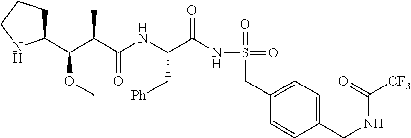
N(C(C(NS(=O)(=O)CC1=CC=C(CNC([CF3])=O)C=C1)=O)C[Ph])C(C(C(C1CCCN1)OC)C)=O
